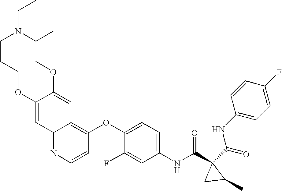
N(CCCOC1=CC2=NC=CC(OC3=CC=C(NC(C4(C(=O)NC5=CC=C(F)C=C5)CC4C)=O)C=C3F)=C2C=C1OC)(CC)CC
